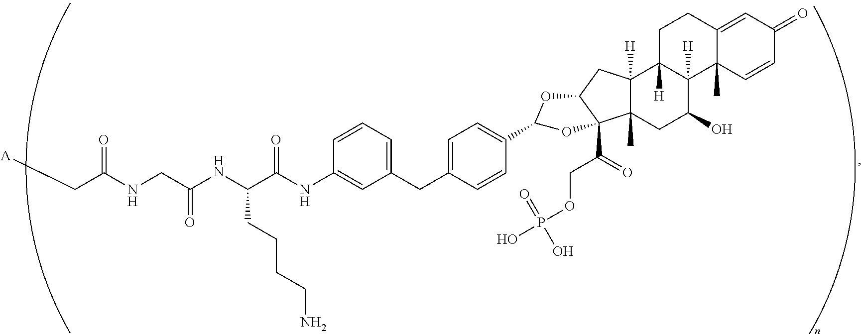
C1=CC2(C)C(=CC1=O)CCC1([H])C2([H])C(O)CC2(C)C1([H])CC1C2(C(=O)COP(O)(=O)O)OC(C2=CC=C(CC3=CC=CC(NC(C(NC(CNC(C[A])=O)=O)CCCCN)=O)=C3)C=C2)O1
